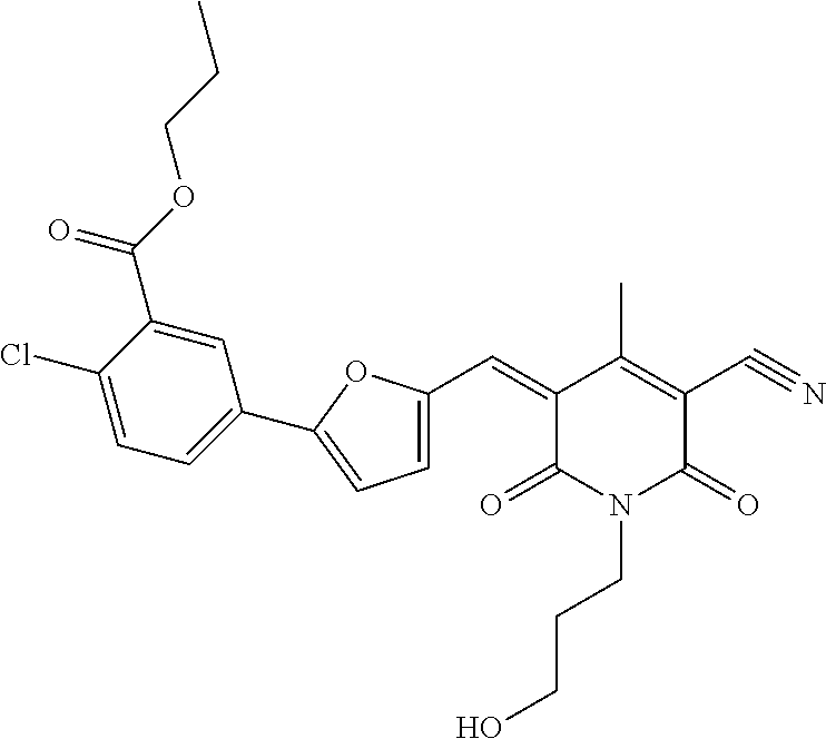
C1=C(C=C2C(=O)N(CCCO)C(=O)C(C#N)=C2C)OC(C2=CC=C(Cl)C(C(OCCC)=O)=C2)=C1
